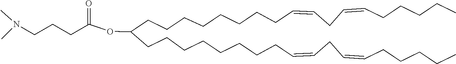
C(CCCCCCCCC=CCC=CCCCCC)(CCCCCCCCC=CCC=CCCCCC)OC(CCCN(C)C)=O
